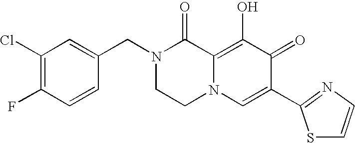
C1(Cl)=C(F)C=CC(CN2CCN3C(=C(O)C(=O)C(C4=NC=CS4)=C3)C2=O)=C1
